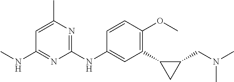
C1=C(C)N=C(NC2=CC(C3CC3CN(C)C)=C(OC)C=C2)N=C1NC
